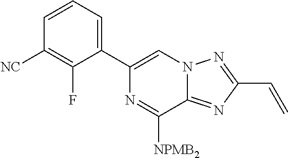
C1(C2=CC=CC([NC])=C2F)=CN2C(=NC(C=C)=N2)C([NPMB2])=N1
